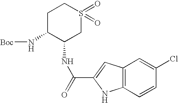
C1C(N[Boc])C(NC(C2=CC3=C(N2)C=CC(Cl)=C3)=O)CS(=O)(=O)C1
